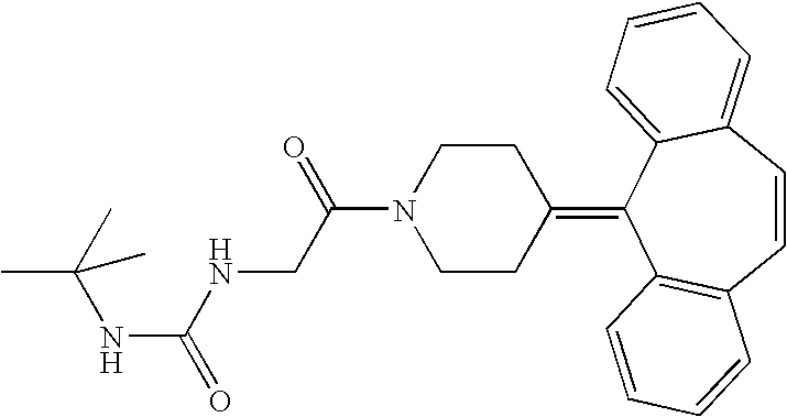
N(C(=O)NCC(N1CCC(=C2C3=C(C=CC4=CC=CC=C24)C=CC=C3)CC1)=O)C(C)(C)C
